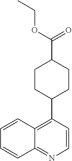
C1=CC2=C(C3CCC(C(OCC)=O)CC3)C=CN=C2C=C1
